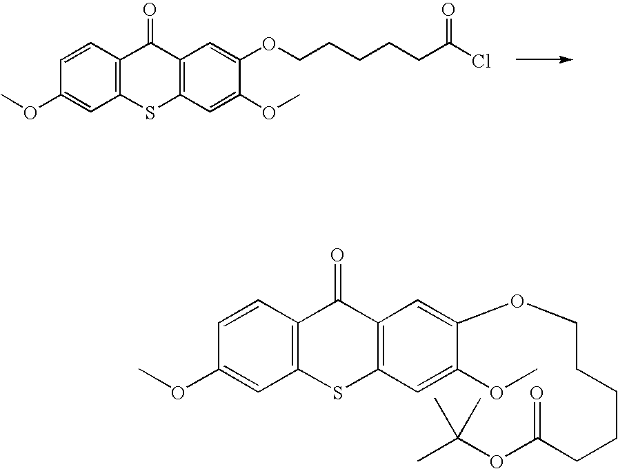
C12=C(C=CC(OC)=C1)C(=O)C1=C(S2)C=C(OC)C(OCCCCCC(Cl)=O)=C1.C12=C(C=CC(OC)=C1)C(=O)C1=C(S2)C=C(OC)C(OCCCCCC(OC(C)(C)C)=O)=C1
